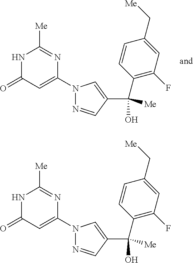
N1C(=O)C=C(N2N=CC(C([Me])(O)C3=C(F)C=C(C[Me])C=C3)=C2)N=C1[Me].N1C(=O)C=C(N2N=CC(C([Me])(O)C3=C(F)C=C(C[Me])C=C3)=C2)N=C1[Me]
